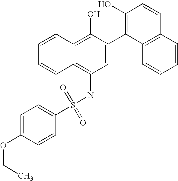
C1=C(OCC)C=CC(S(NC2=C3C(=C(O)C(C4=C(O)C=CC5=C4C=CC=C5)=C2)C=CC=C3)(=O)=O)=C1
